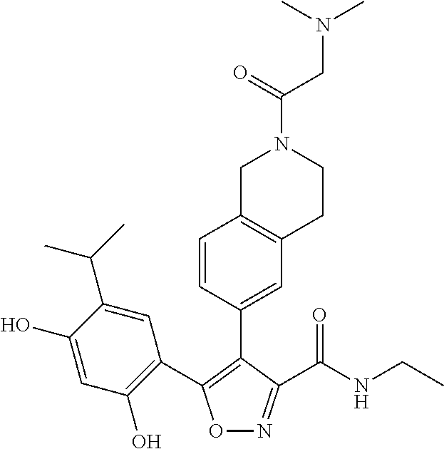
O1N=C(C(NCC)=O)C(C2=CC3=C(C=C2)CN(C(CN(C)C)=O)CC3)=C1C1=C(O)C=C(O)C(C(C)C)=C1
